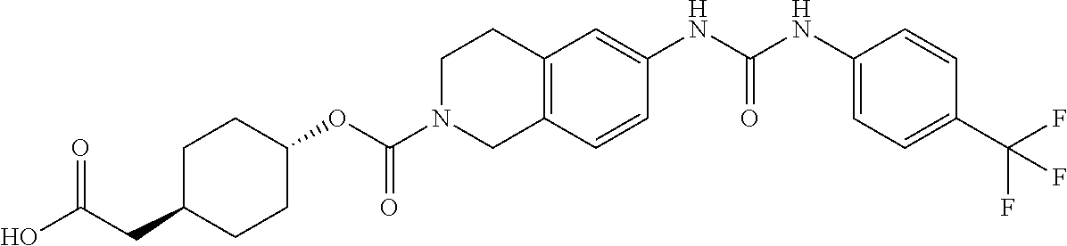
C1C(CC(O)=O)CCC(OC(N2CC3=C(CC2)C=C(NC(NC2=CC=C(C(F)(F)F)C=C2)=O)C=C3)=O)C1
